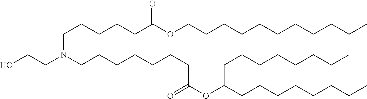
OCCN(CCCCCCCC(=O)OC(CCCCCCCC)CCCCCCCC)CCCCCC(OCCCCCCCCCCC)=O
